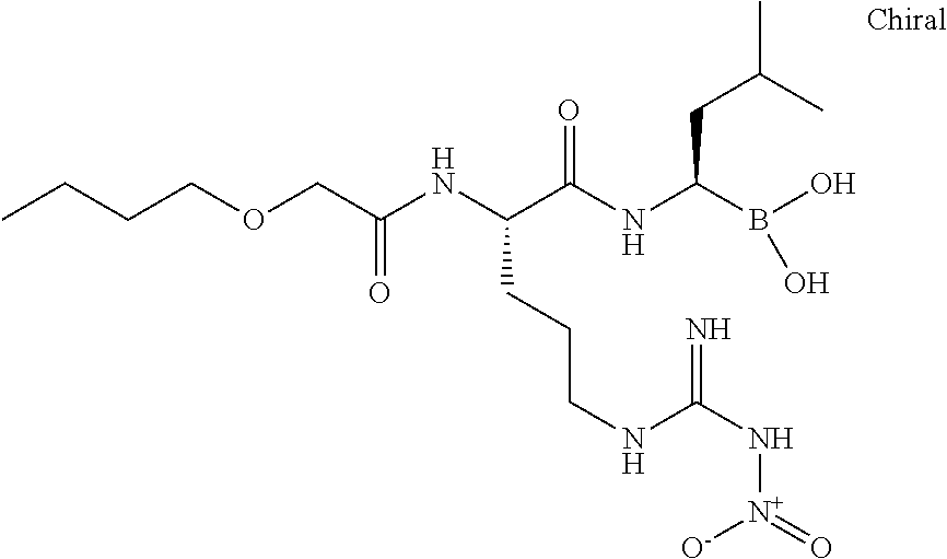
C(C(NC(C(NC(B(O)O)CC(C)C)=O)CCCNC(=N)N[N+]([O-])=O)=O)OCCCC
